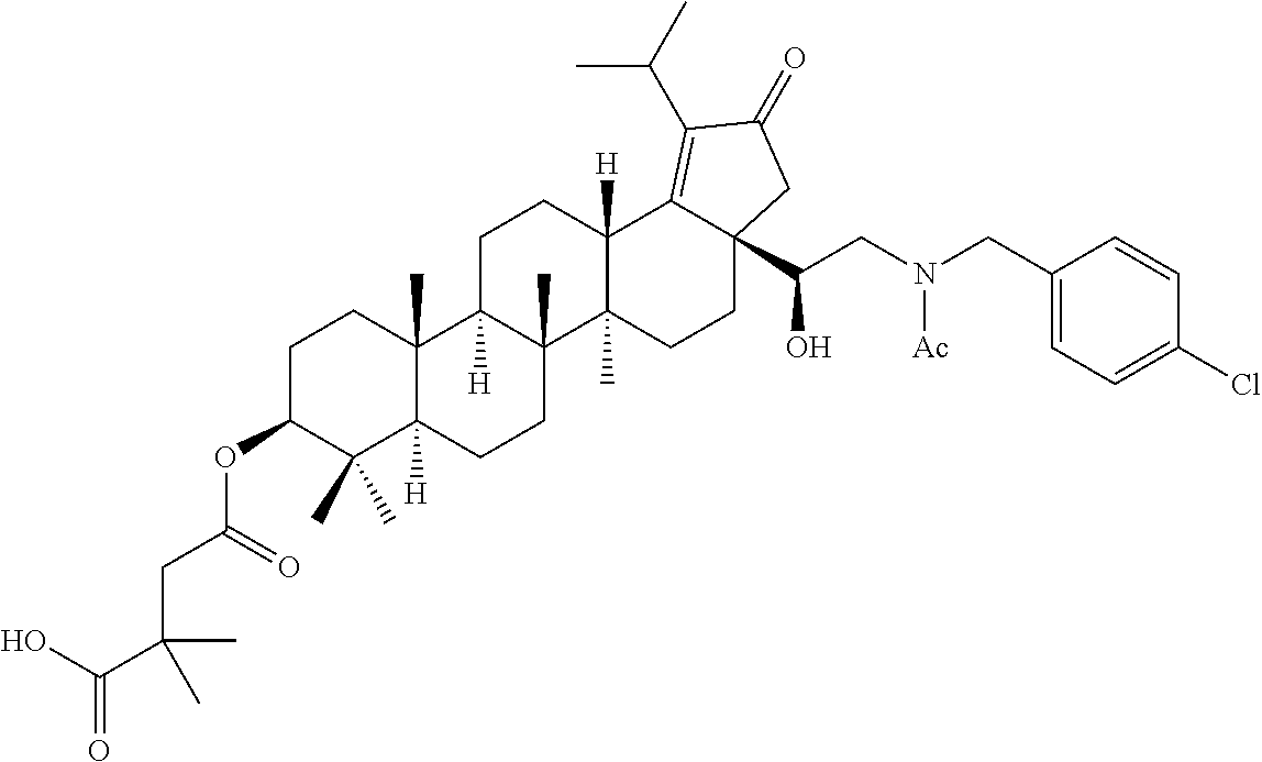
C1C(OC(CC(C(O)=O)(C)C)=O)C(C)(C)C2([H])C(C)(C1)C1([H])C(C)(CC2)C2(C)C([H])(CC1)C1=C(C(C)C)C(=O)CC1(C(CN(CC1=CC=C(Cl)C=C1)[Ac])O)CC2
